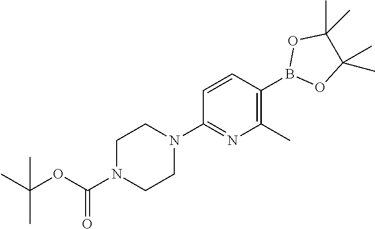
C1N(C(OC(C)(C)C)=O)CCN(C2=NC(C)=C(B3OC(C)(C)C(C)(C)O3)C=C2)C1
